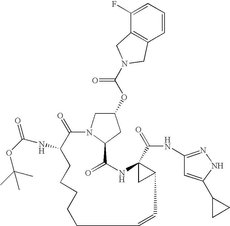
O(C1CN2C(C1)C(=O)NC1(C(=O)NC3=NNC(C4CC4)=C3)CC1C=CCCCCCC(NC(OC(C)(C)C)=O)C2=O)C(=O)N1CC2=C(C=CC=C2F)C1
